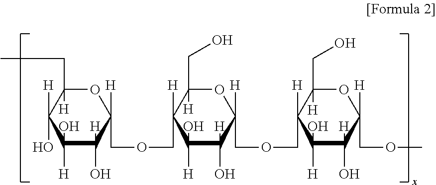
O1C([H])(CC)C([H])(O)C(O)([H])C(O)([H])C1([H])COCC1([H])C([H])(CO)OC([H])(COCC2([H])C(CO)([H])OC([H])(COC)C(O)([H])C2(O)[H])C(O)([H])C1(O)[H]
